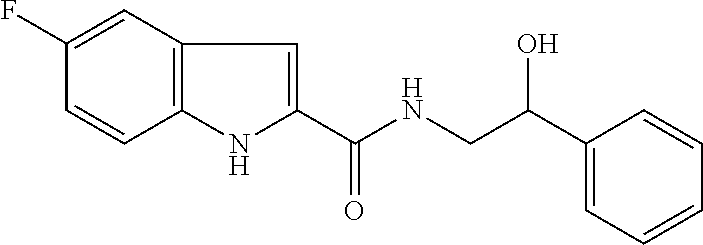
C1(F)=CC2=C(C=C1)NC(C(NCC(C1=CC=CC=C1)O)=O)=C2
